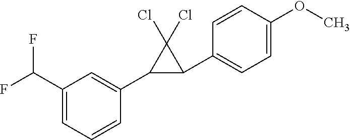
C(C1=CC=CC(C2C(C3=CC=C(OC)C=C3)C2(Cl)Cl)=C1)(F)F
